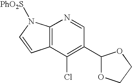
C12=C(C(Cl)=C(C3OCCO3)C=N1)C=CN2[PhO2S]
